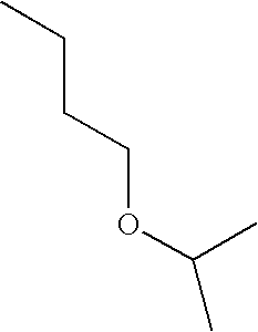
C(CCOC(C)C)C
